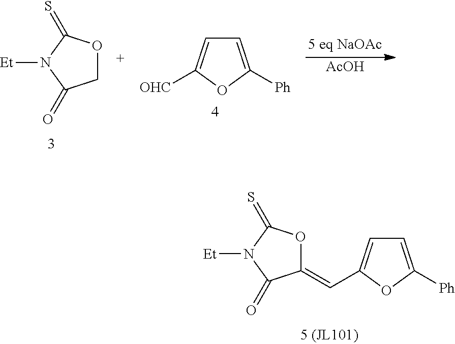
[AcOH].C1OC(=S)N([Et])C1=O.C1=C([Ph])OC([OHC])=C1.C1(=CC2=CC=C([Ph])O2)OC(=S)N([Et])C1=O
